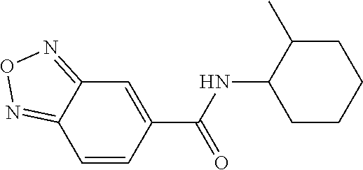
C1=CC(C(=O)NC2CCCCC2C)=CC2=NON=C12
